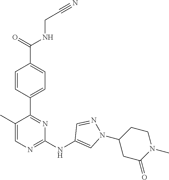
C(CNC(C1=CC=C(C2=NC(NC3=CN(C4CC(=O)N(C)CC4)N=C3)=NC=C2C)C=C1)=O)#N
